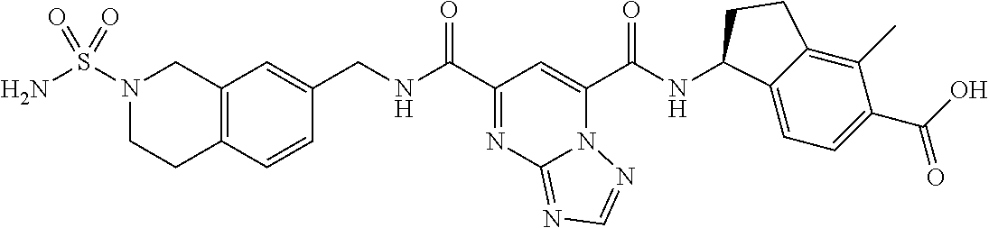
N12C(C(NC3C4=CC=C(C(O)=O)C(C)=C4CC3)=O)=CC(C(NCC3=CC4=C(C=C3)CCN(S(=O)(N)=O)C4)=O)=NC1=NC=N2
